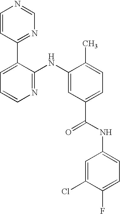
C1=CC(C2=CC=CN=C2NC2=CC(C(NC3=CC=C(F)C(Cl)=C3)=O)=CC=C2C)=NC=N1
